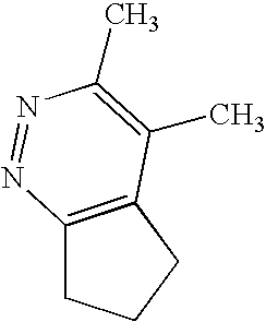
C12=C(CCC1)C(C)=C(C)N=N2
